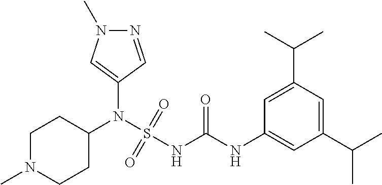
C1(N(S(NC(NC2=CC(C(C)C)=CC(C(C)C)=C2)=O)(=O)=O)C2CCN(C)CC2)=CN(C)N=C1
